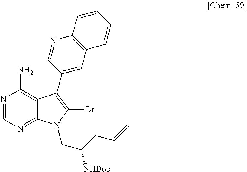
N1=CN=C2C(=C1N)C(C1=CC3=C(N=C1)C=CC=C3)=C(Br)N2CC(CC=C)[NHBoc]
